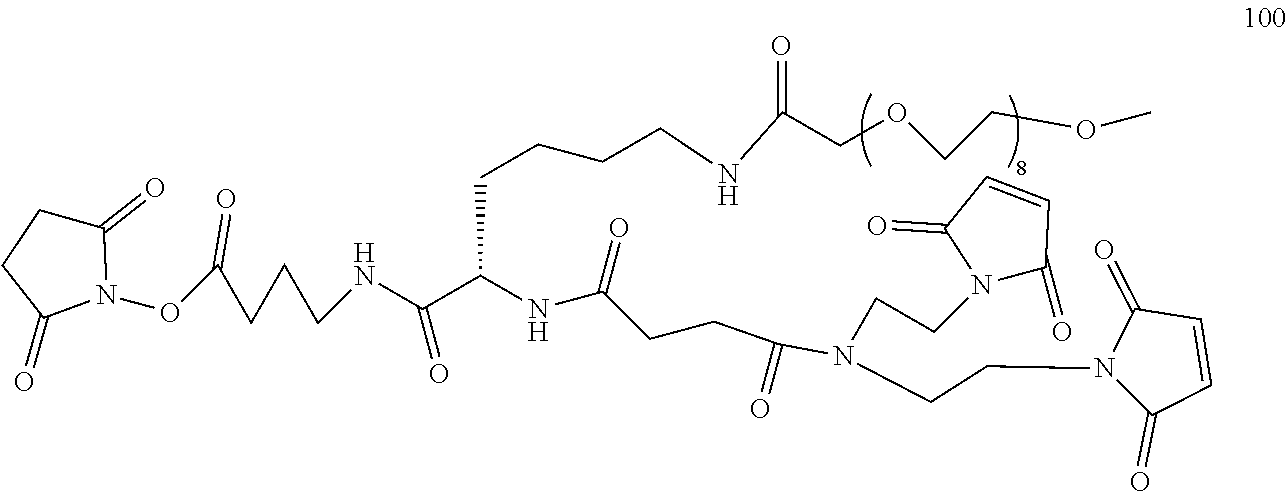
C(NC(C(NC(=O)CCC(N(CCN1C(=O)C=CC1=O)CCN1C(=O)C=CC1=O)=O)CCCCNC(COCCOC)=O)=O)CCC(ON1C(=O)CCC1=O)=O
